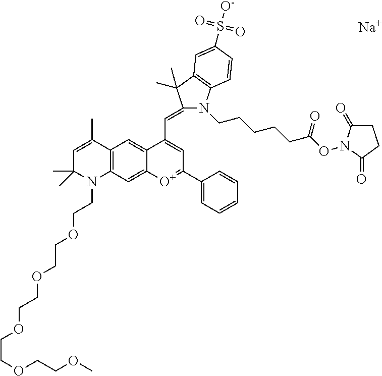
[Na].C1=C(C)C2=C(N(CCOCCOCCOCCOCCOC)C1(C)C)C=C1C(=C2)C(C=C2N(CCCCCC(ON3C(=O)CCC3=O)=O)C3=C(C2(C)C)C=C(S([O-])(=O)=O)C=C3)=CC(C2=CC=CC=C2)=[O+]1
